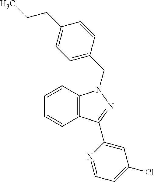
C1=CC2=C(C=C1)N(CC1=CC=C(CCC)C=C1)N=C2C1=CC(Cl)=CC=N1
